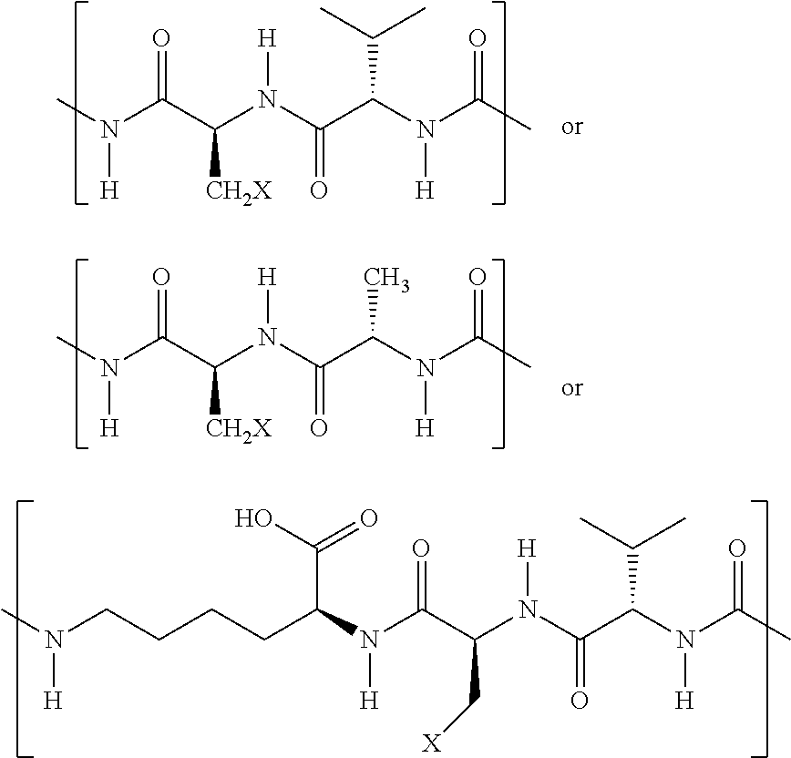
CN(C(C(N(C(C(N(C(C)=O)[H])C(C)C)=O)[H])[CH2X])=O)[H].CN(C(C(N(C(C(N(C(C)=O)[H])C)=O)[H])[CH2X])=O)[H].C(N(C(C(N(C(C(N(C(C)=O)[H])C(C)C)=O)[H])C[X])=O)[H])(CCCCN(C)[H])C(=O)O
